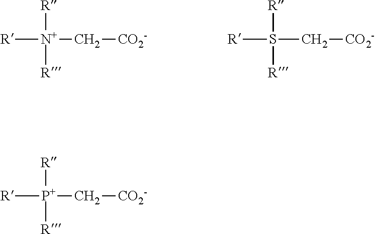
[R][N+](C[CO2-])([R])[R].[R]S(C[CO2-])([R])[R].[R][P+](C[CO2-])([R])[R]
